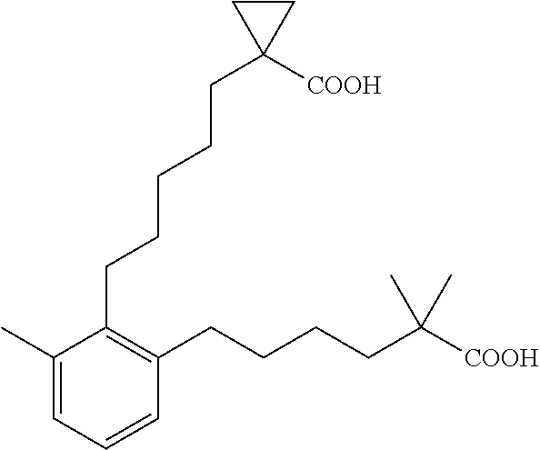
C1=C(C)C(CCCCCC2([COOH])CC2)=C(CCCCC(C)(C)[COOH])C=C1
